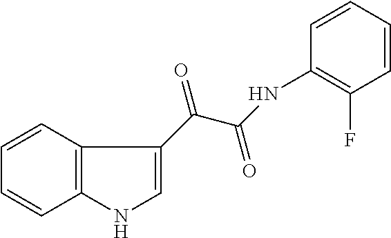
C1=CC2=C(C=C1)NC=C2C(=O)C(NC1=C(F)C=CC=C1)=O
